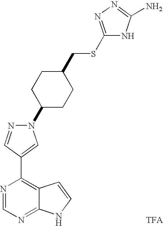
N1(C2CCC(CSC3=NN=C(N)N3)CC2)N=CC(C2=C3C(=NC=N2)NC=C3)=C1.[TFA]
